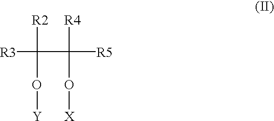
[R3]C(C([R5])([R4])O[X])([R2])O[Y]
